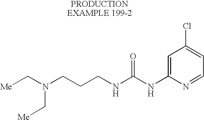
[Me]CN(CCCNC(NC1=CC(Cl)=CC=N1)=O)C[Me]
